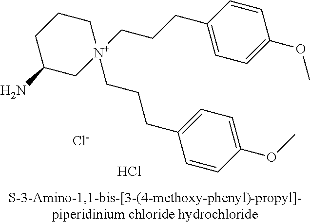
[Cl-].Cl.C(CCC1=CC=C(OC)C=C1)[N+]1(CCCC2=CC=C(OC)C=C2)CC(N)CCC1
